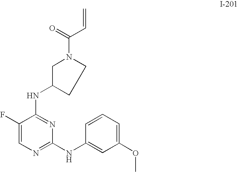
C1(F)=CN=C(NC2=CC(OC)=CC=C2)N=C1NC1CCN(C(=O)C=C)C1
